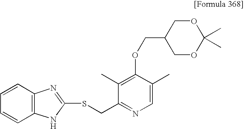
C1(C)=C(OCC2COC(C)(C)OC2)C(C)=CN=C1CSC1=NC2=C(N1)C=CC=C2
